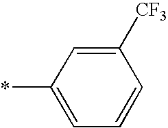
C1=C(*)C=C([CF3])C=C1
